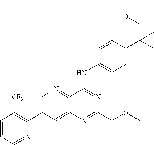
C1=CC=NC(C2=CN=C3C(=C2)N=C(COC)N=C3NC2=CC=C(C(C)(C)COC)C=C2)=C1[CF3]
